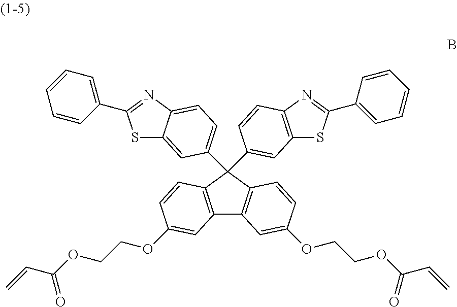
C12=C(C=CC(OCCOC(C=C)=O)=C1)C(C1=CC=C3C(=C1)SC(C1=CC=CC=C1)=N3)(C1=CC3=C(N=C(C4=CC=CC=C4)S3)C=C1)C1=C2C=C(OCCOC(C=C)=O)C=C1
